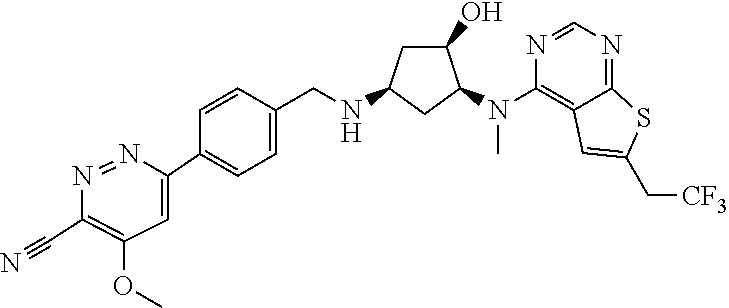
C1(C#N)=C(OC)C=C(C2=CC=C(CNC3CC(O)C(N(C4=C5C(=NC=N4)SC(C[CF3])=C5)C)C3)C=C2)N=N1
